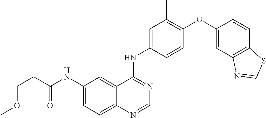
C12=CC=C(NC(CCOC)=O)C=C1C(NC1=CC(C)=C(OC3=CC4=C(C=C3)SC=N4)C=C1)=NC=N2
